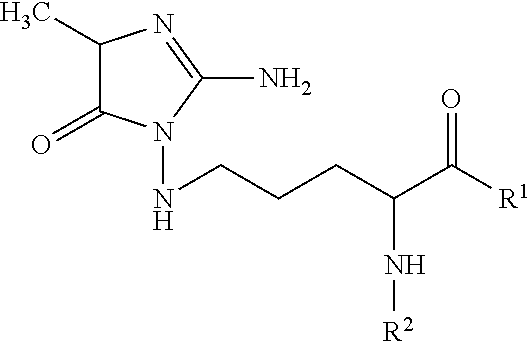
C(CCC(N[R2])C([R1])=O)NN1C(=O)C(C)N=C1N
